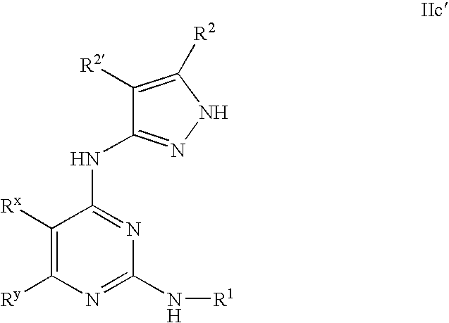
C1([R2])=C([R2])NN=C1NC1=NC(N[R1])=NC([Ry])=C1[Rx]
